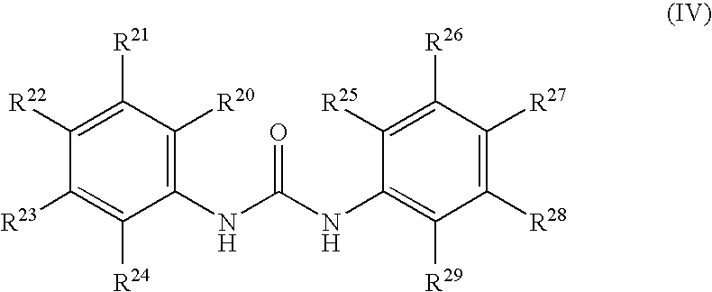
C1(NC(NC2=C([R29])C([R28])=C([R27])C([R26])=C2[R25])=O)=C([R20])C([R21])=C([R22])C([R23])=C1[R24]
